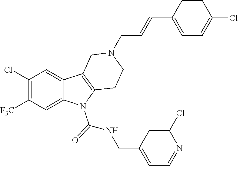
C1(Cl)=C([F3C])C=C2C(=C1)C1=C(N2C(NCC2=CC=NC(Cl)=C2)=O)CCN(CC=CC2=CC=C(Cl)C=C2)C1
